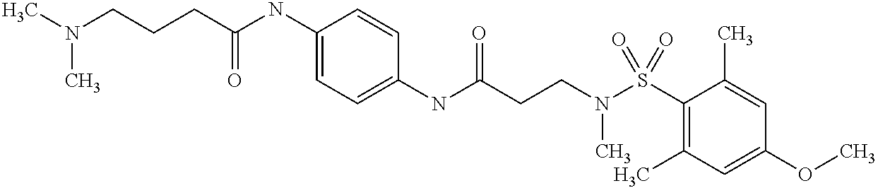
C1(NC(CCN(S(C2=C(C)C=C(OC)C=C2C)(=O)=O)C)=O)=CC=C(NC(CCCN(C)C)=O)C=C1
